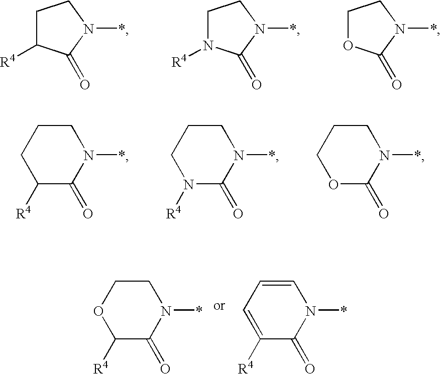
C1C([R4])C(=O)N(*)C1.C1N([R4])C(=O)N(*)C1.C1OC(=O)N(*)C1.C1CCC([R4])C(=O)N1*.C1CCN([R4])C(=O)N1*.C1CCOC(=O)N1*.C1COC([R4])C(=O)N1*.C1=CC=C([R4])C(=O)N1*
